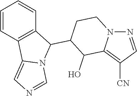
C1=CC2=C(C=C1)C(C1C(O)C3=C([CN])C=NN3CC1)N1C2=CN=C1
